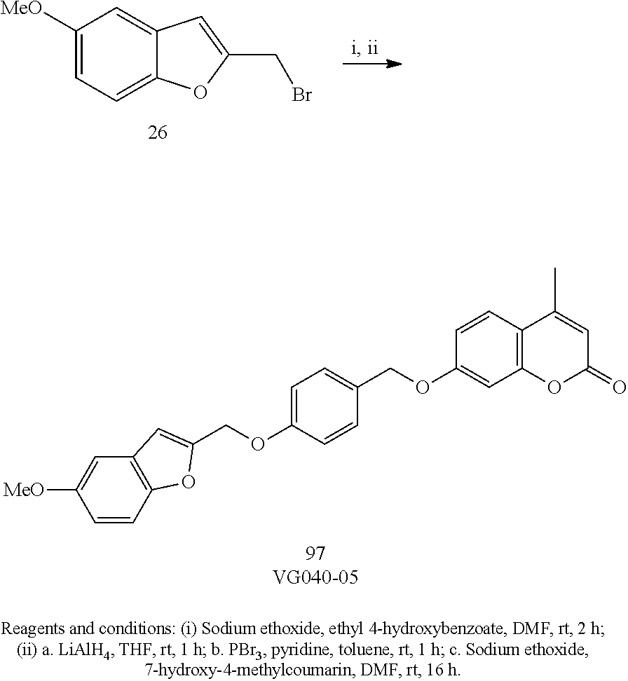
C(OC1=CC=C(COC2=CC3=C(C=C2)C(C)=CC(=O)O3)C=C1)C1=CC2=C(C=CC([MeO])=C2)O1.C1([MeO])=CC=C2C(=C1)C=C(CBr)O2
